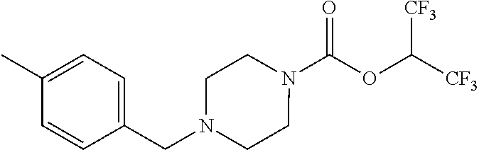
N1(C(OC([CF3])[CF3])=O)CCN(CC2=CC=C(C)C=C2)CC1
